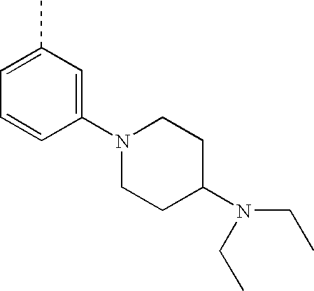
C1(N2CCC(N(CC)CC)CC2)=CC(C)=CC=C1
